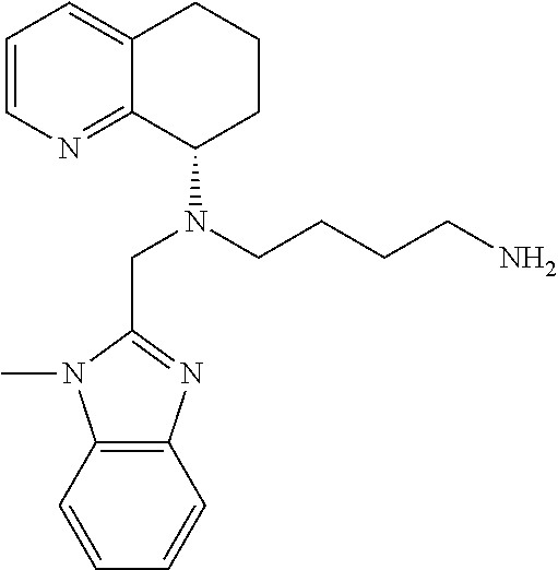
C1=CN=C2C(=C1)CCCC2N(CCCCN)CC1=NC2=C(N1C)C=CC=C2
